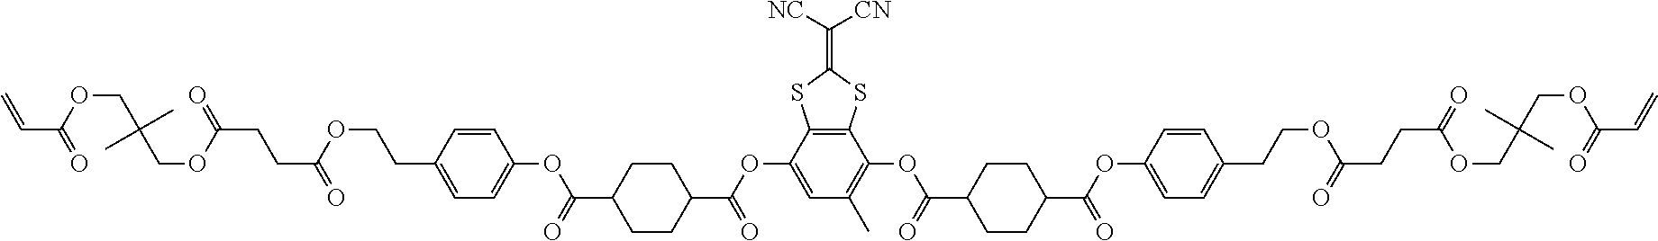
C(C(=O)OCC(COC(CCC(OCCC1=CC=C(OC(=O)C2CCC(C(=O)OC3=CC(C)=C(OC(=O)C4CCC(C(=O)OC5=CC=C(CCOC(=O)CCC(OCC(C)(C)COC(=O)C=C)=O)C=C5)CC4)C4=C3SC(=C([CN])[NC])S4)CC2)C=C1)=O)=O)(C)C)=C
